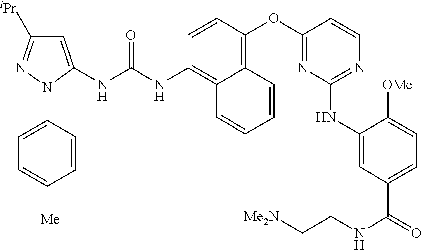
C1=CC(OC2=NC(NC3=CC(C(=O)NCC[Me2N])=CC=C3[OMe])=NC=C2)=C2C(=C1NC(NC1=CC([iPr])=NN1C1=CC=C([Me])C=C1)=O)C=CC=C2
